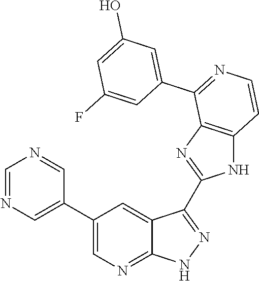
C1=NC=C(C2=CN=C3C(=C2)C(C2=NC4=C(N2)C=CN=C4C2=CC(O)=CC(F)=C2)=NN3)C=N1
